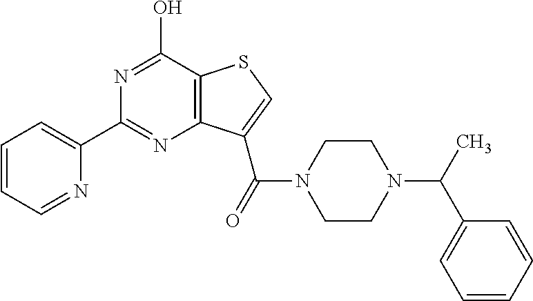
C1(C2=CC=CC=N2)=NC2=C(C(O)=N1)SC=C2C(=O)N1CCN(C(C2=CC=CC=C2)C)CC1
